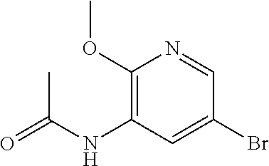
C1(OC)=C(NC(C)=O)C=C(Br)C=N1
